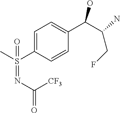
C1=C(S(C)(=NC(=O)[CF3])=O)C=CC(C(C(CF)N)O)=C1
